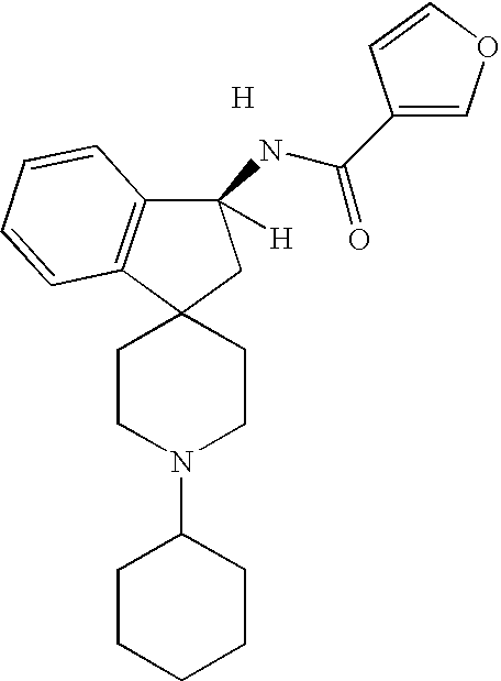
[H].C1C(N2CCC3(CC2)C2=C(C(NC(C4=COC=C4)=O)([H])C3)C=CC=C2)CCCC1
